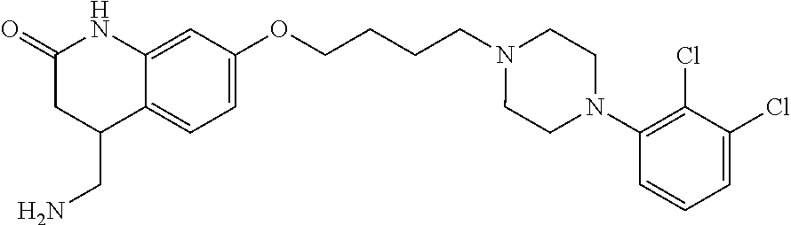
C12=CC(OCCCCN3CCN(C4=C(Cl)C(Cl)=CC=C4)CC3)=CC=C1C(CN)CC(=O)N2
